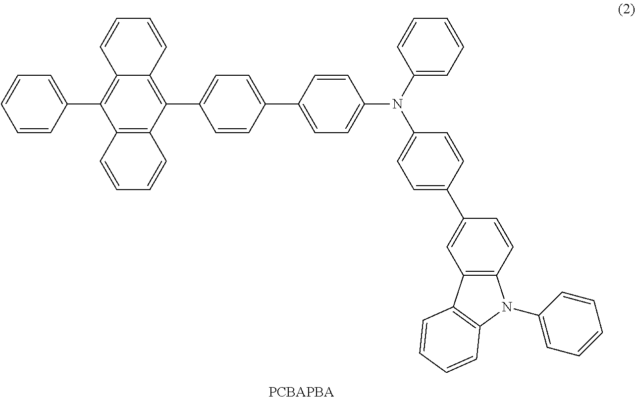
C12=C(C=CC=C1)C(C1=CC=C(C3=CC=C(N(C4=CC=CC=C4)C4=CC=C(C5=CC6=C(C=C5)N(C5=CC=CC=C5)C5=C6C=CC=C5)C=C4)C=C3)C=C1)=C1C(=C2C2=CC=CC=C2)C=CC=C1
